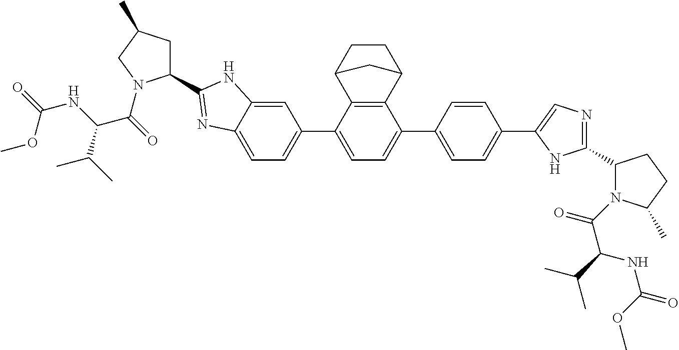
C1CC2C3=C(C1C2)C(C1=CC=C(C2=CN=C(C4CCC(C)N4C(C(C(C)C)NC(=O)OC)=O)N2)C=C1)=CC=C3C1=CC=C2C(=C1)NC(C1CC(C)CN1C(C(C(C)C)NC(OC)=O)=O)=N2
